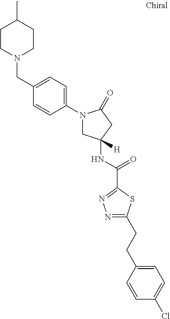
C1CN(CC2=CC=C(N3CC(NC(=O)C4=NN=C(CCC5=CC=C(Cl)C=C5)S4)([H])CC3=O)C=C2)CCC1C
